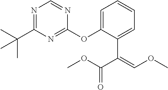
C1=C(OC2=NC(C(C)(C)C)=NC=N2)C(C(=COC)C(OC)=O)=CC=C1
